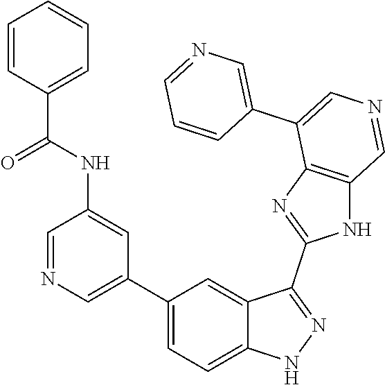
C1(C2=CN=CC(NC(=O)C3=CC=CC=C3)=C2)=CC=C2C(=C1)C(C1=NC3=C(N1)C=NC=C3C1=CN=CC=C1)=NN2
